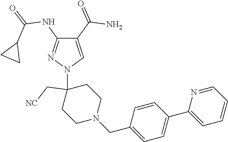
C1(C(=O)N)=CN(C2(C[NC])CCN(CC3=CC=C(C4=CC=CC=N4)C=C3)CC2)N=C1NC(=O)C1CC1
